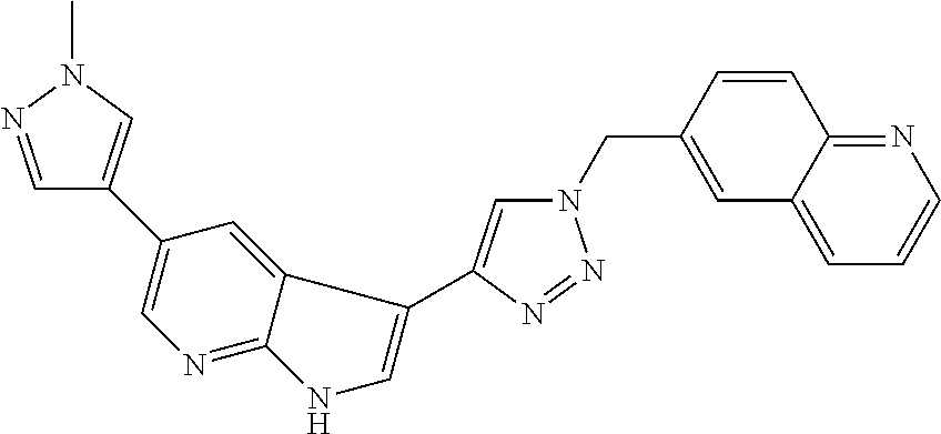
C1=NN(C)C=C1C1=CN=C2C(=C1)C(C1=CN(CC3=CC4=CC=CN=C4C=C3)N=N1)=CN2
